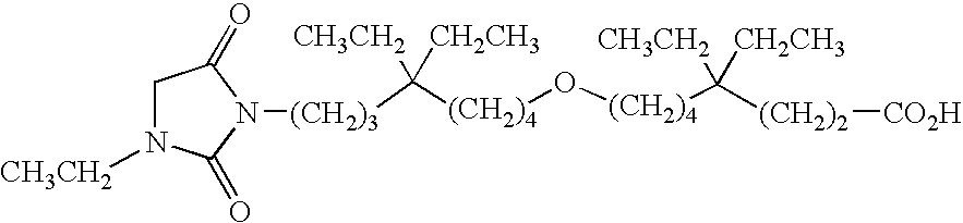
C([(CH2)4]O[(CH2)4]C([(CH2)2][CO2H])([CH3CH2])[CH2CH3])([CH3CH2])([CH2CH3])[(CH2)3]N1C(=O)CN([CH3CH2])C1=O
